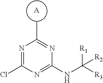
N1=C(Cl)N=C(NC([R1])([R2])[R3])N=C1C.[A]
